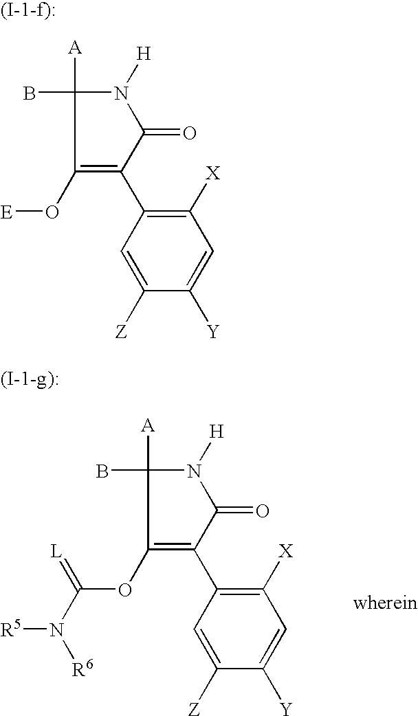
C1(OC(N([R6])[R5])=[L])=C(C2=C([X])C=C([Y])C([Z])=C2)C(=O)N([H])C1(B)[A].C1(O[E])=C(C2=C([X])C=C([Y])C([Z])=C2)C(=O)N([H])C1(B)[A]
